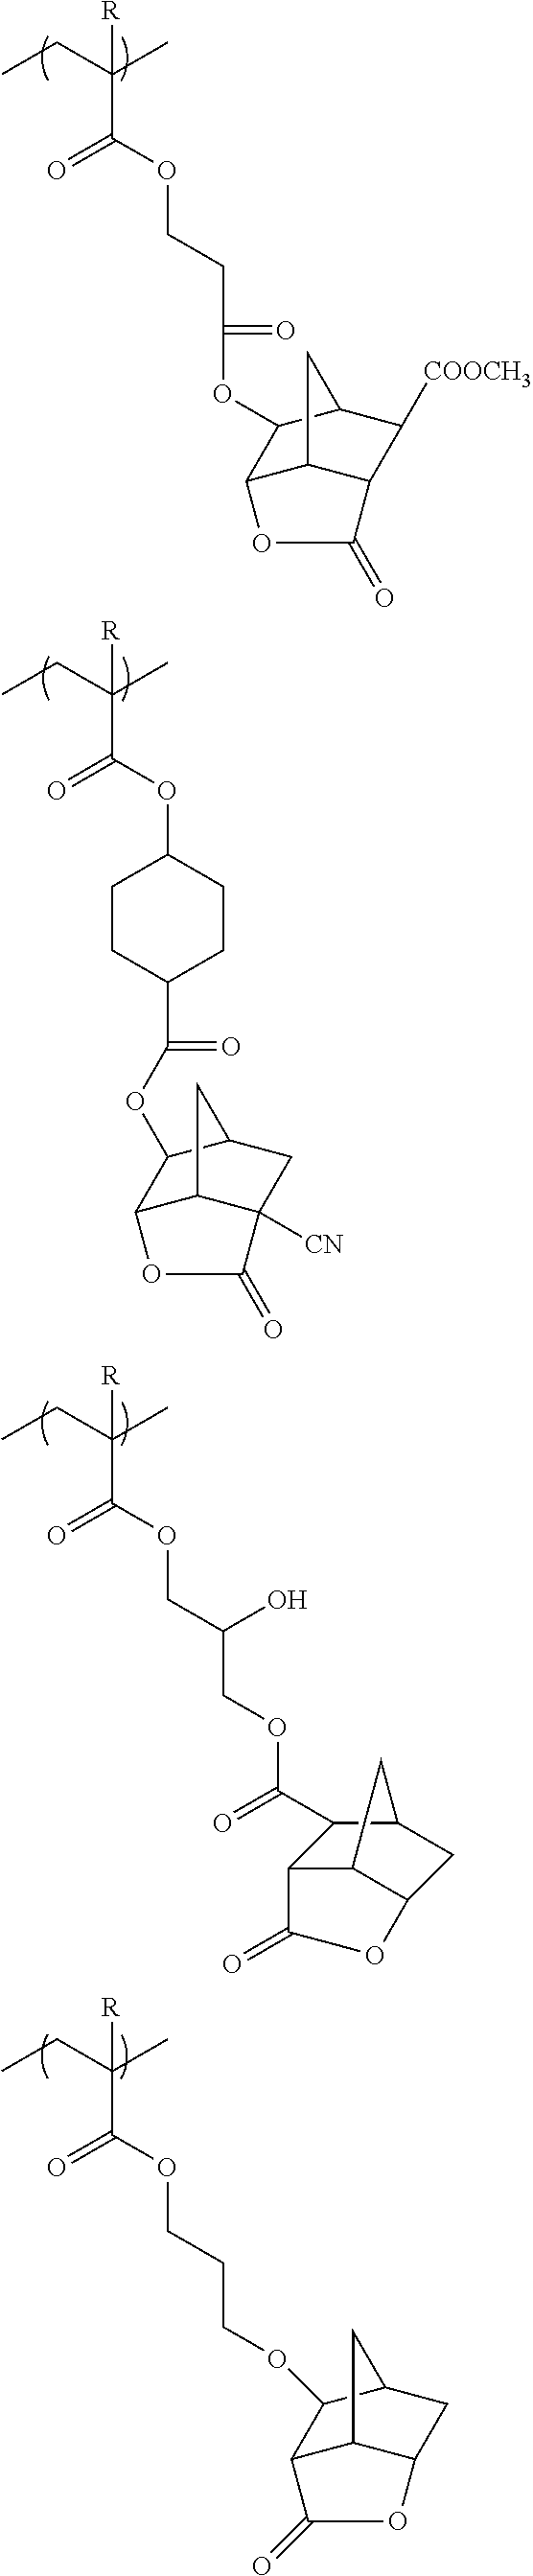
CCC(C)([R])C(=O)OCCC(=O)OC1C2C3C(C([COOCH3])C1C3)C(=O)O2.CCC(C)([R])C(=O)OC1CCC(C(OC2C3C4C([CN])(CC2C4)C(=O)O3)=O)CC1.CCC(C)([R])C(=O)OCC(COC(C1C2C3C(CC1C3)OC2=O)=O)O.CCC(C)([R])C(=O)OCCCOC1C2C3C(CC1C3)OC2=O
